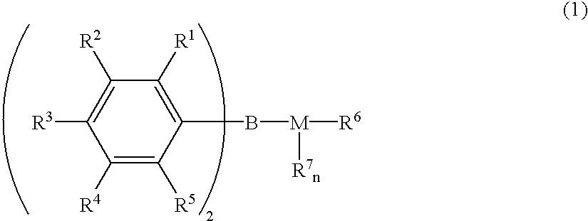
C1([R4])=C([R5])C(B[M]([R6])[R7n])=C([R1])C([R2])=C1[R3]
